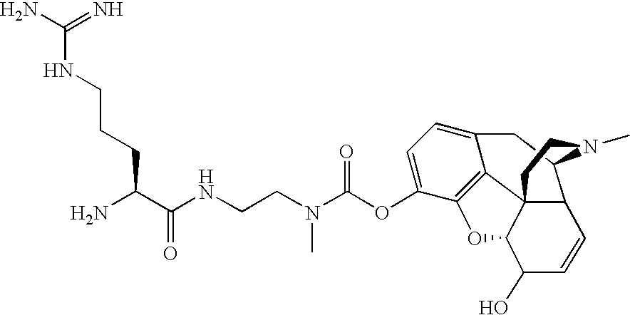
C1C2=CC=C(OC(=O)N(CCNC(C(CCCNC(=N)N)N)=O)C)C3=C2C24C(O3)C(O)C=CC2C1N(C)CC4
